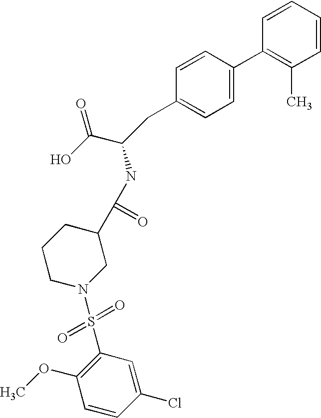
C1=CC=CC(C)=C1C1=CC=C(CC(C(O)=O)NC(C2CCCN(S(=O)(=O)C3=C(OC)C=CC(Cl)=C3)C2)=O)C=C1
